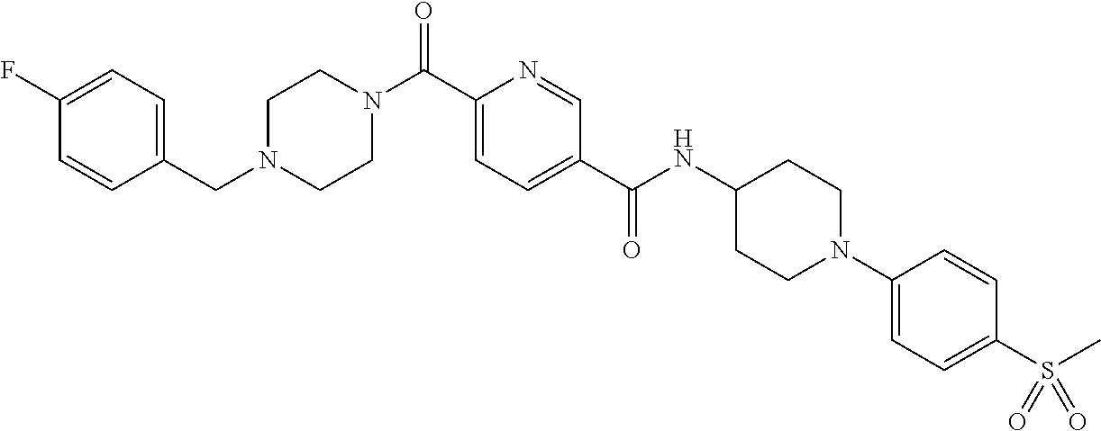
C1CN(C(C2=CC=C(C(=O)NC3CCN(C4=CC=C(S(C)(=O)=O)C=C4)CC3)C=N2)=O)CCN1CC1=CC=C(F)C=C1
